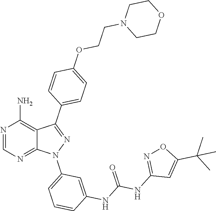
N1=CN=C2C(=C1N)C(C1=CC=C(OCCN3CCOCC3)C=C1)=NN2C1=CC=CC(NC(NC2=NOC(C(C)(C)C)=C2)=O)=C1
